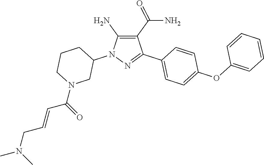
C1(C(N)=O)=C(N)N(C2CCCN(C(C=CCN(C)C)=O)C2)N=C1C1=CC=C(OC2=CC=CC=C2)C=C1
